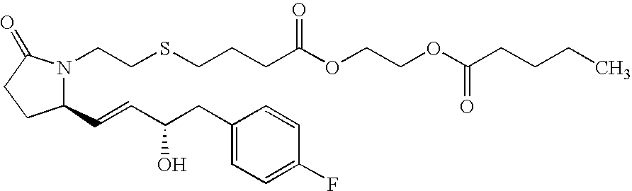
C1(C=CC(CC2=CC=C(F)C=C2)O)N(CCSCCCC(OCCOC(CCCC)=O)=O)C(=O)CC1
